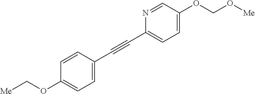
C1=CC(OC[Me])=CC=C1C#CC1=CC=C(OCO[Me])C=N1
